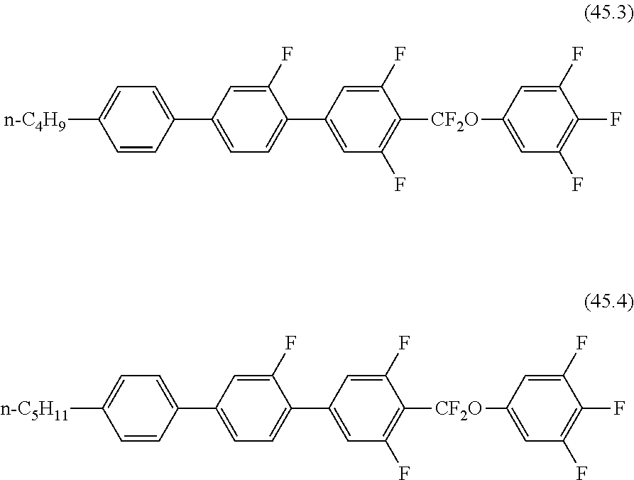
C1(C2=CC=C(C3=CC(F)=C([CF2O]C4=CC(F)=C(F)C(F)=C4)C(F)=C3)C(F)=C2)=CC=C([n-C4H9])C=C1.C1(C2=CC=C(C3=CC(F)=C([CF2O]C4=CC(F)=C(F)C(F)=C4)C(F)=C3)C(F)=C2)=CC=C([n-C5H11])C=C1
